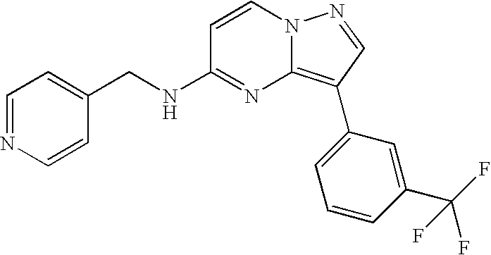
C1(CNC2=NC3=C(C4=CC=CC(C(F)(F)F)=C4)C=NN3C=C2)=CC=NC=C1
